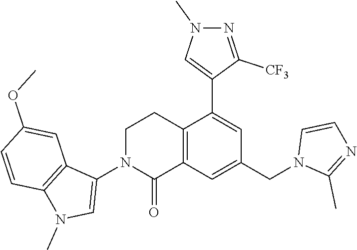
C1(N2CCC3=C(C2=O)C=C(CN2C(C)=NC=C2)C=C3C2=CN(C)N=C2[CF3])=CN(C)C2=C1C=C(OC)C=C2
